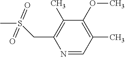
N1=CC(C)=C(OC)C(C)=C1CS(C)(=O)=O
